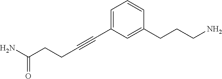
C1=C(C#CCCC(N)=O)C=C(CCCN)C=C1
